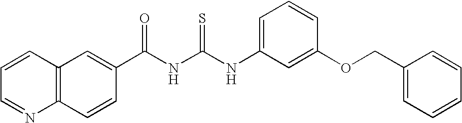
C(NC(NC1=CC=CC(OCC2=CC=CC=C2)=C1)=S)(=O)C1=CC2=C(C=C1)N=CC=C2
